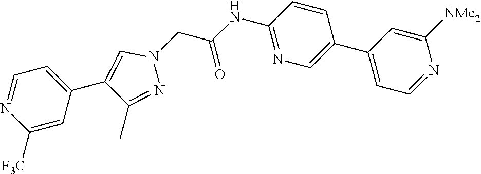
C1(C2=CN=C(NC(=O)CN3C=C(C4=CC=NC([F3C])=C4)C(C)=N3)C=C2)=CC=NC([NMe2])=C1
